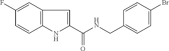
C1(F)=CC2=C(C=C1)NC(C(NCC1=CC=C(Br)C=C1)=O)=C2
